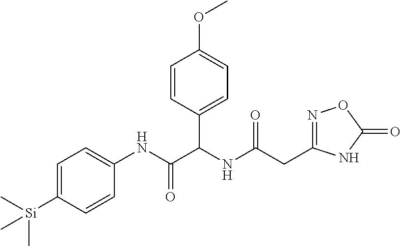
C1=C([Si](C)(C)C)C=CC(NC(C(NC(=O)CC2=NOC(=O)N2)C2=CC=C(OC)C=C2)=O)=C1
